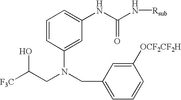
C1=CC(N(CC2=CC=CC([OCF2CF2H])=C2)CC([F3C])O)=CC(NC(N[Rsub])=O)=C1
